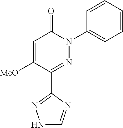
C1=C([MeO])C(C2=NNC=N2)=NN(C2=CC=CC=C2)C1=O
